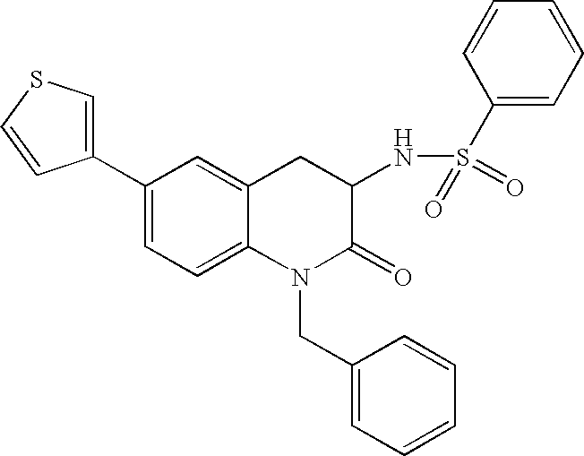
C1(C2=CSC=C2)=CC=C2C(=C1)CC(NS(C1=CC=CC=C1)(=O)=O)C(=O)N2CC1=CC=CC=C1
